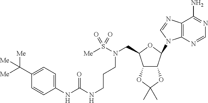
N(S([Me])(=O)=O)(CC1OC(N2C3=C(C(N)=NC=N3)N=C2)C2C1OC(C)(C)O2)CCCNC(NC1=CC=C(C([Me])([Me])[Me])C=C1)=O
